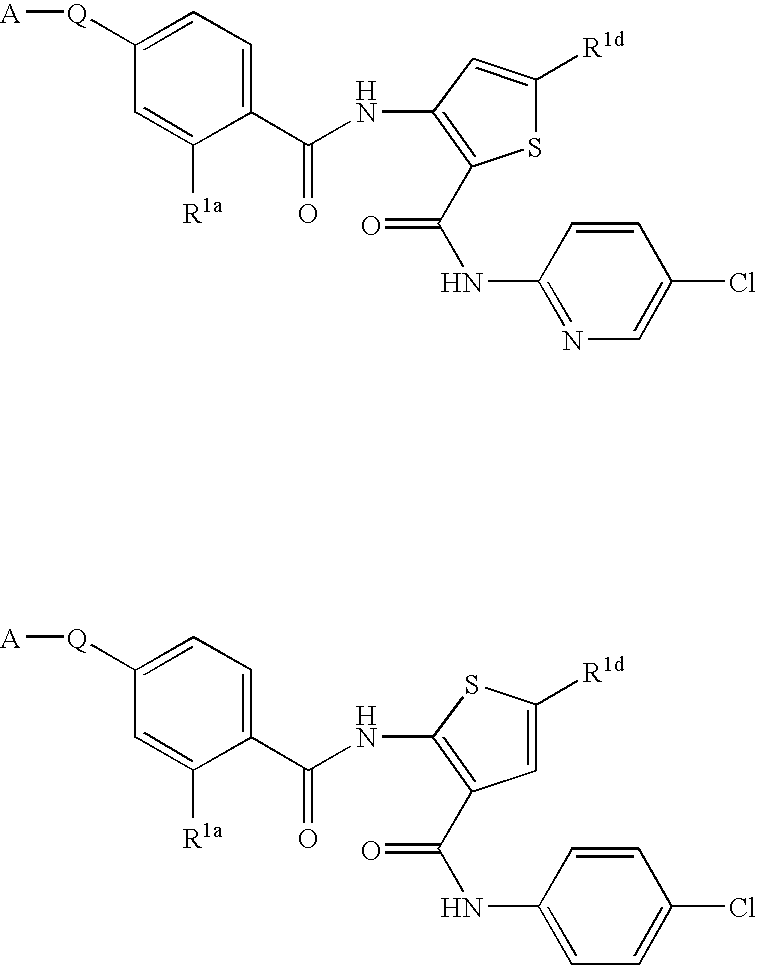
[A][Q]C1=CC=C(C(NC2=C(C(=O)NC3=NC=C(Cl)C=C3)SC([R1d])=C2)=O)C([R1a])=C1.[A][Q]C1=CC=C(C(NC2=C(C(=O)NC3=CC=C(Cl)C=C3)C=C([R1d])S2)=O)C([R1a])=C1
